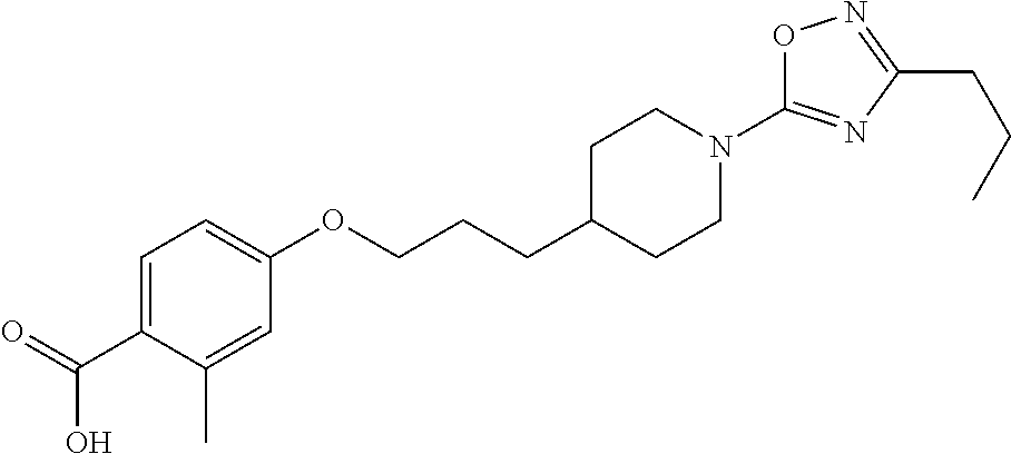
C1=C(C(=O)O)C(C)=CC(OCCCC2CCN(C3=NC(CCC)=NO3)CC2)=C1
